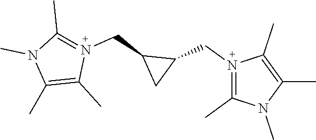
C1(C)=C(C)N(CC2C(CN3=C(C)N(C)C(C)=C3C)C2)=C(C)N1C
